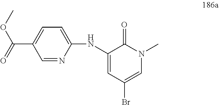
C1=NC(NC2=CC(Br)=CN(C)C2=O)=CC=C1C(=O)OC
